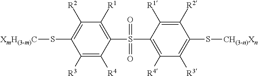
C1(S(C2=C([R4])C([R3])=C(S[CH(3-n)Xn])C([R2])=C2[R1])(=O)=O)=C([R1])C([R2])=C(S[XmH(3-m)C])C([R3])=C1[R4]
